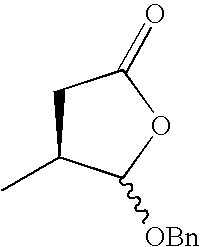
C1C(C)C([OBn])OC1=O
